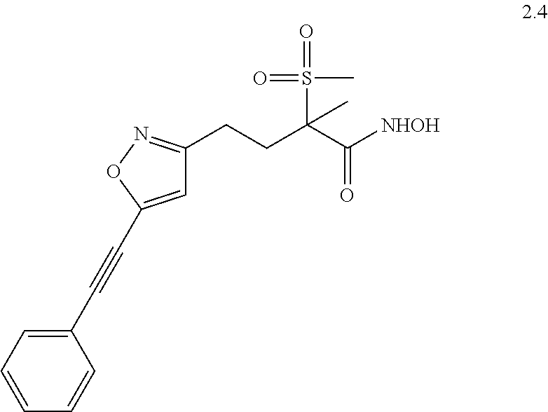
C1=C(C#CC2=CC=CC=C2)ON=C1CCC(C([NHOH])=O)(C)S(C)(=O)=O
